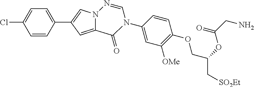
C1=CC(C2=CN3C(=C2)C(=O)N(C2=CC([OMe])=C(OCC(C[SO2Et])OC(CN)=O)C=C2)C=N3)=CC=C1Cl
